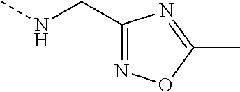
N(C)CC1=NOC(C)=N1
